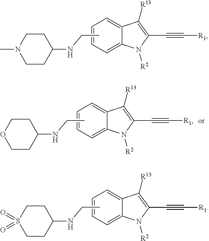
C1=CC=C2C(=C1)C([R13])=C(C#C[R1])N2[R2].CCNC1CCN(C)CC1.C1=CC=C2C(=C1)C([R13])=C(C#C[R1])N2[R2].CCNC1CCOCC1.C1=CC=C2C(=C1)C([R13])=C(C#C[R1])N2[R2].CCNC1CCS(=O)(=O)CC1
